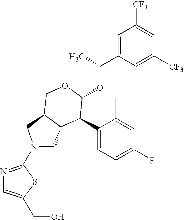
C1(C2C(OC(C3=CC([CF3])=CC([CF3])=C3)C)OCC3C2CN(C2=NC=C(CO)S2)C3)=CC=C(F)C=C1C
